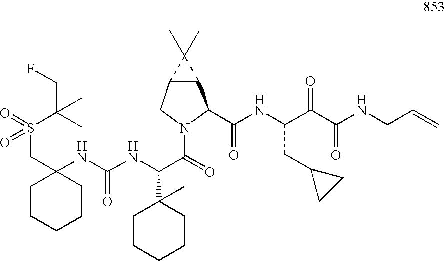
C1CCCCC1(CS(=O)(=O)C(CF)(C)C)NC(NC(C(=O)N1C(C(=O)NC(C(C(NCC=C)=O)=O)CC2CC2)C2C(C1)C2(C)C)C1(C)CCCCC1)=O
